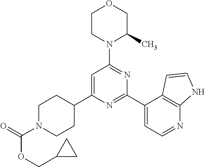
C1N(C(=O)OCC2CC2)CCC(C2=CC(N3C(C)COCC3)=NC(C3=CC=NC4=C3C=CN4)=N2)C1
